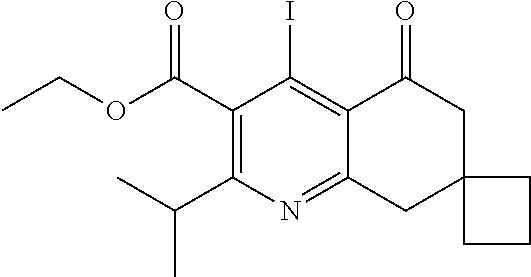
C1(C(OCC)=O)=C(C(C)C)N=C2C(=C1I)C(=O)CC1(C2)CCC1
